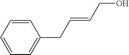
C1=CC(CC=CCO)=CC=C1
